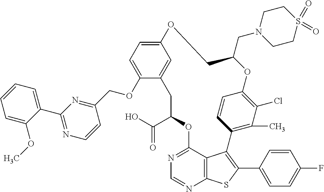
O1C2=C(Cl)C(C)=C(C=C2)C2=C(C3=CC=C(F)C=C3)SC3=C2C(=NC=N3)OC(C(O)=O)CC2=CC(=CC=C2OCC2=NC(C3=CC=CC=C3OC)=NC=C2)OCC1CN1CCS(=O)(=O)CC1
